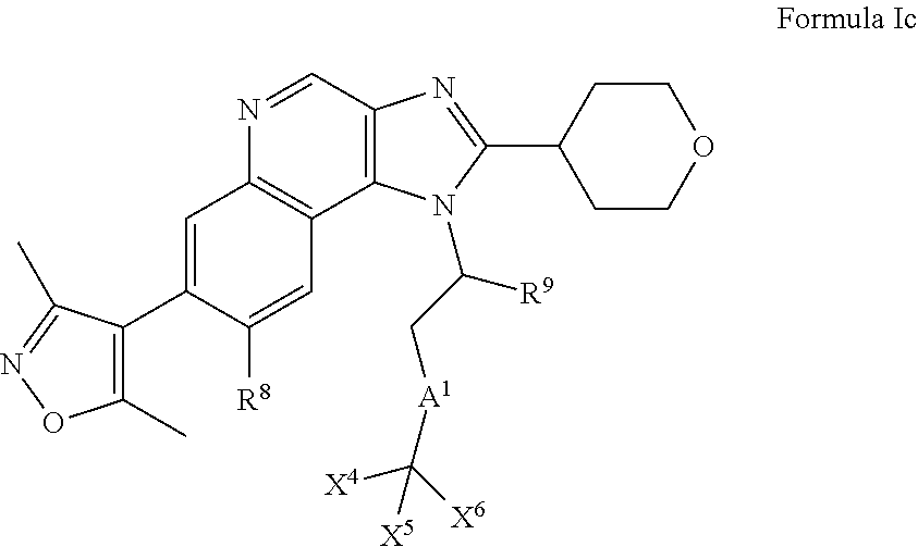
N1=CC2=C(C3=C1C=C(C1=C(C)ON=C1C)C([R8])=C3)N(C([R9])C[A1]C([X4])([X6])[X5])C(C1CCOCC1)=N2
